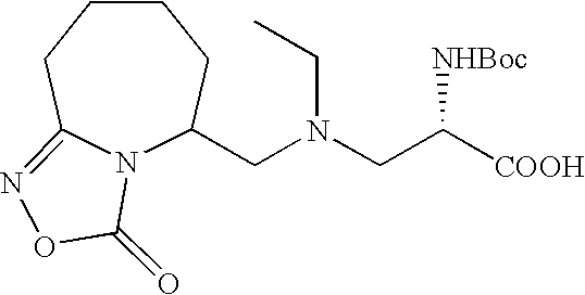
C1CCC2=NOC(=O)N2C(CN(CC([COOH])[NHBoc])CC)C1
